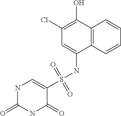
C12=C(C=CC=C1)C(NS(C1=CNC(=O)NC1=O)(=O)=O)=CC(Cl)=C2O
